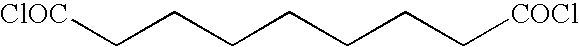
[ClOC]CCCCCCC[COCl]
